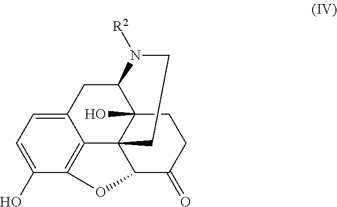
C1(O)=CC=C2C3=C1OC1C34CCN([R2])C(C2)C4(O)CCC1=O
